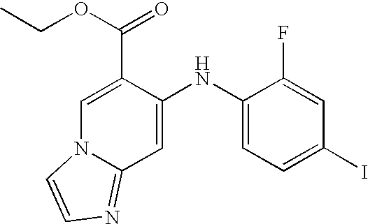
C1=C(C(OCC)=O)C(NC2=CC=C(I)C=C2F)=CC2=NC=CN12
